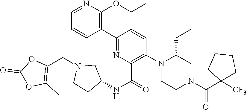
C1(C2=C(OCC)N=CC=C2)=NC(C(=O)NC2CN(CC3=C(C)OC(=O)O3)CC2)=C(N2CCN(C(C3([CF3])CCCC3)=O)CC2CC)C=C1
